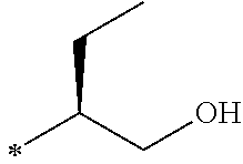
C(C)(CO)CC
